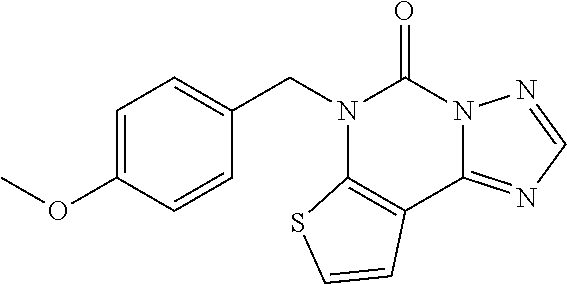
C1(CN2C3=C(C4=NC=NN4C2=O)C=CS3)=CC=C(OC)C=C1
